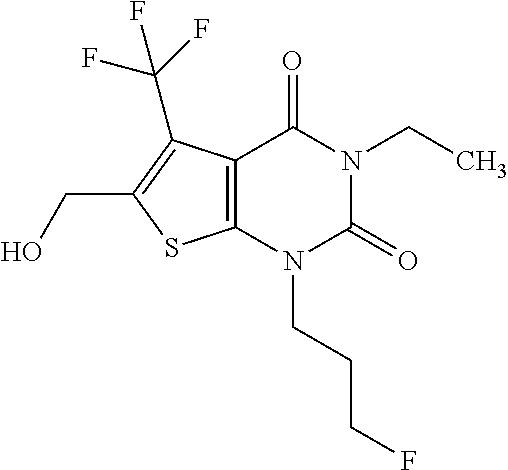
C12=C(N(CCCF)C(=O)N(CC)C1=O)SC(CO)=C2C(F)(F)F
